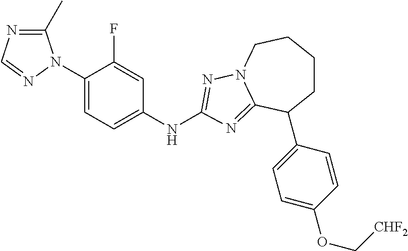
C1(C)=NC=NN1C1=CC=C(NC2=NN3CCCCC(C4=CC=C(OC[CHF2])C=C4)C3=N2)C=C1F
